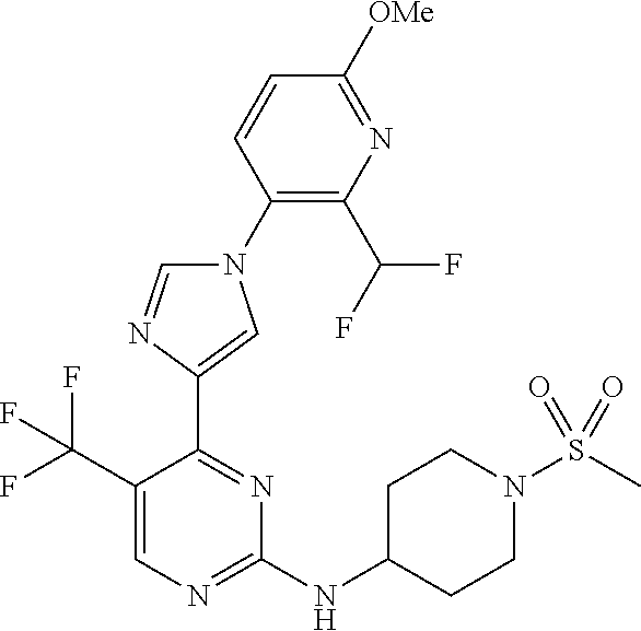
C1(N2C=NC(C3=NC(NC4CCN(S(C)(=O)=O)CC4)=NC=C3C(F)(F)F)=C2)=C(C(F)F)N=C([OMe])C=C1
